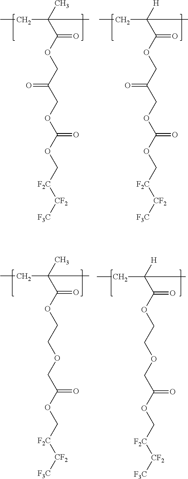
CC(C(OCC(COC(OC[F2C][CF2][F3C])=O)=O)=O)(CC)C.[H]C(C(OCC(COC(OC[F2C][CF2][F3C])=O)=O)=O)(CC)C.CC(C(OCCOCC(OC[F2C][CF2][F3C])=O)=O)(CC)C.[H]C(C(OCCOCC(OC[F2C][CF2][F3C])=O)=O)(CC)C
